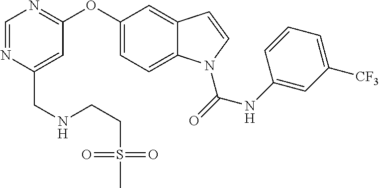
C(C1=CC(OC2=CC=C3C(=C2)C=CN3C(NC2=CC([CF3])=CC=C2)=O)=NC=N1)NCCS(C)(=O)=O
